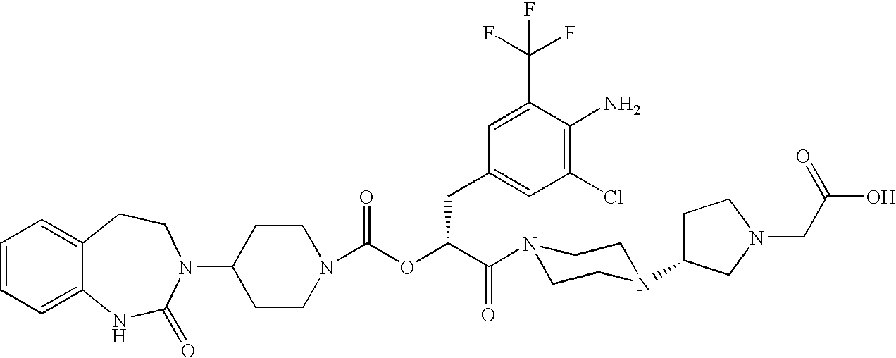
C1(N2C(=O)NC3=CC=CC=C3CC2)CCN(C(OC(C(=O)N2CCN(C3CCN(CC(O)=O)C3)CC2)CC2=CC(Cl)=C(N)C(C(F)(F)F)=C2)=O)CC1
